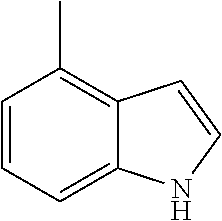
C1=CC=C2C(=C1C)C=CN2
